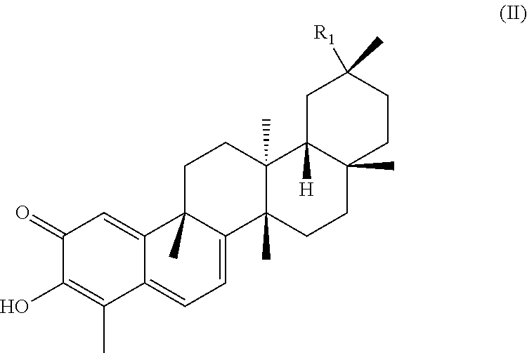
C1(=O)C(O)=C(C)C2=CC=C3C(C)(C2=C1)CCC1(C)C3(C)CCC2(C)C1([H])CC(C)([R1])CC2
